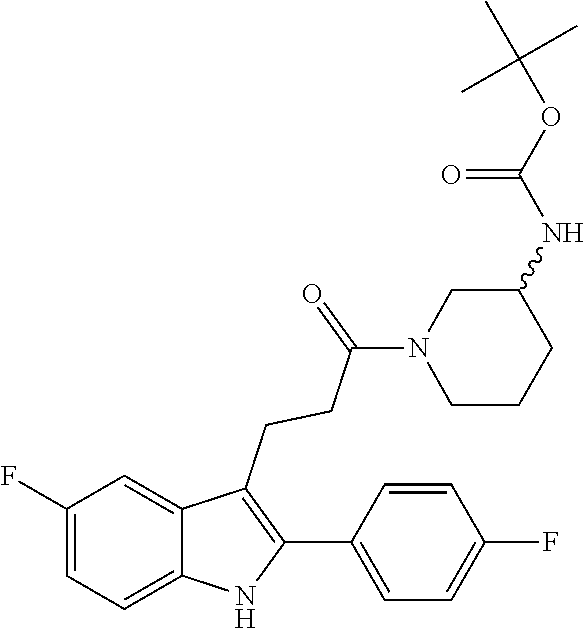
O=C(NC1CCCN(C(CCC2=C(C3=CC=C(F)C=C3)NC3=CC=C(F)C=C23)=O)C1)OC(C)(C)C
